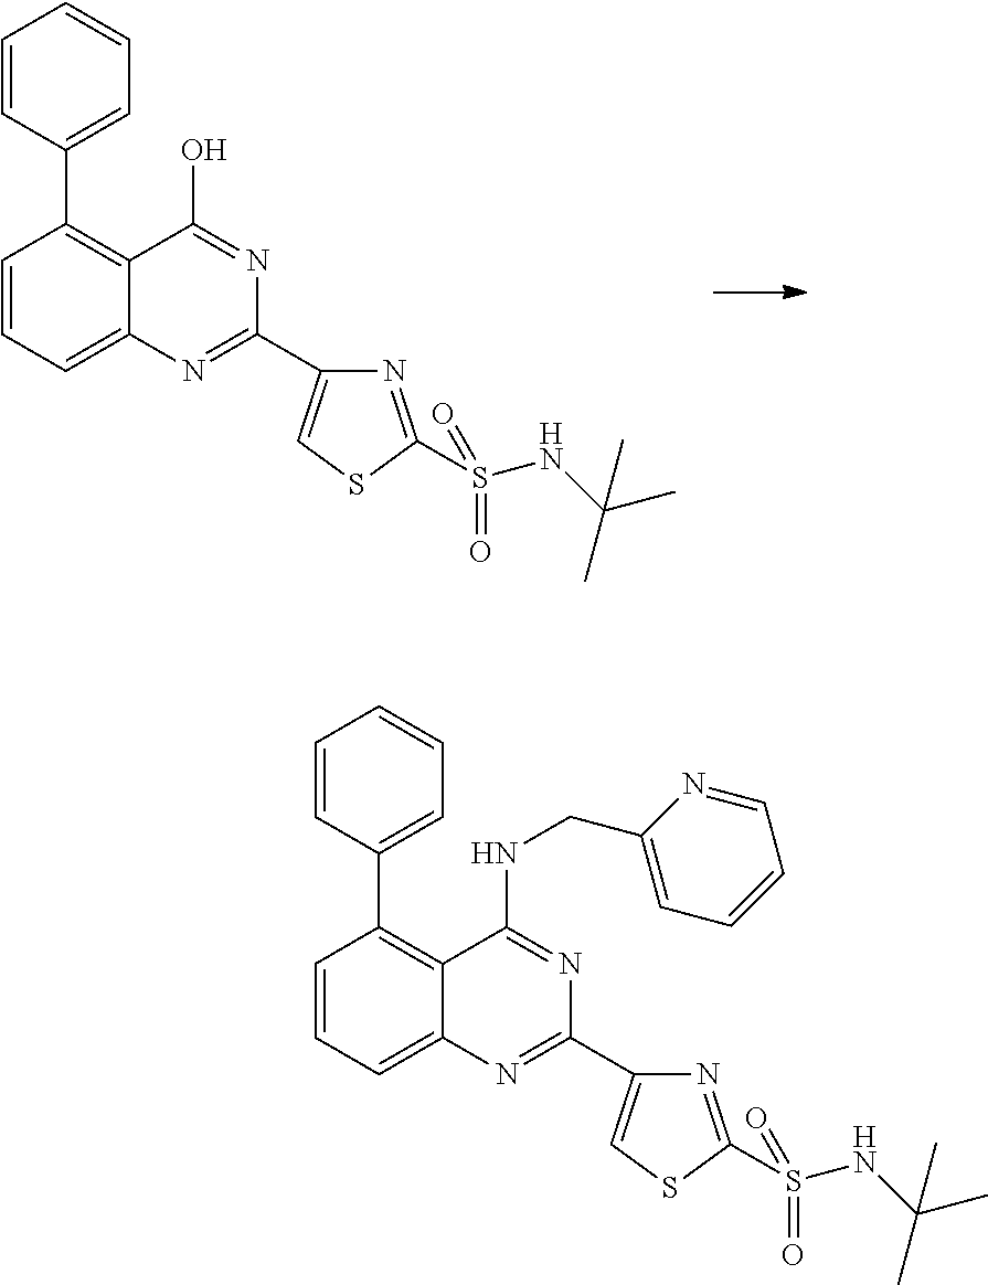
C1=CC=C2C(=C1C1=CC=CC=C1)C(O)=NC(C1=CSC(S(NC(C)(C)C)(=O)=O)=N1)=N2.C1=CC=C2C(=C1C1=CC=CC=C1)C(NCC1=CC=CC=N1)=NC(C1=CSC(S(NC(C)(C)C)(=O)=O)=N1)=N2
